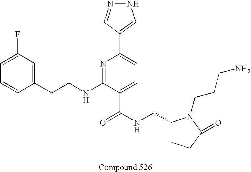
C1=CC(CCNC2=NC(C3=CNN=C3)=CC=C2C(NCC2CCC(=O)N2CCCN)=O)=CC(F)=C1
